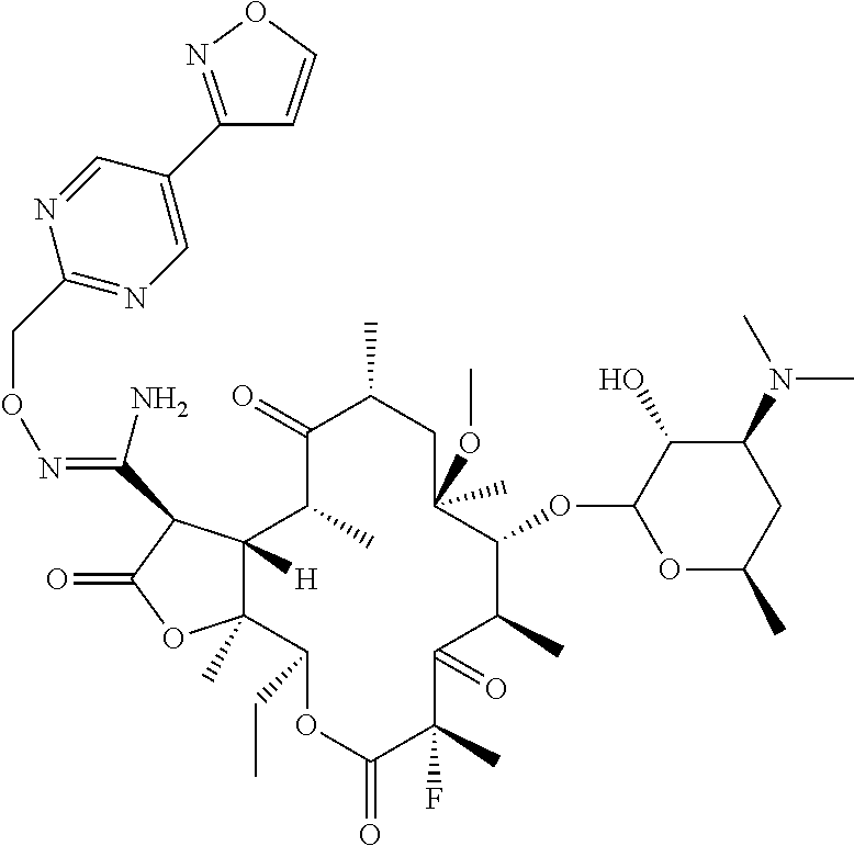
C1(=O)C(C)C2([H])C(C)(C(CC)OC(=O)C(F)(C)C(=O)C(C)C(OC3OC(C)CC(N(C)C)C3O)C(OC)(C)CC1C)OC(=O)C2C(N)=NOCC1=NC=C(C2=NOC=C2)C=N1
